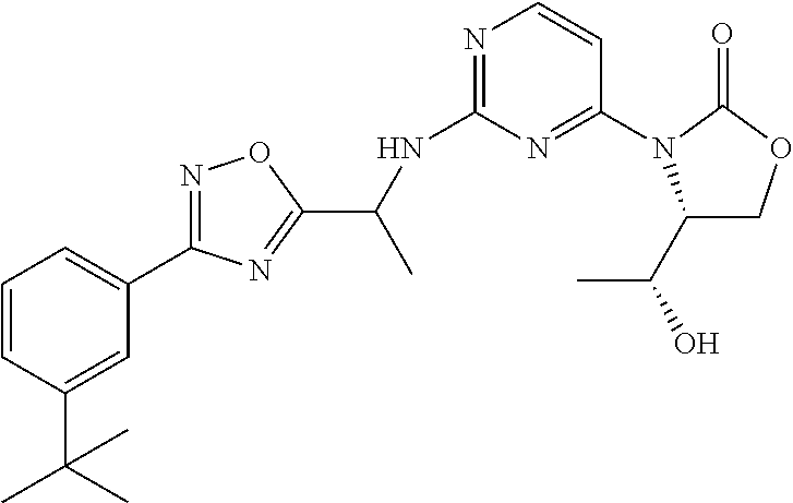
C1=CC(C(C)(C)C)=CC(C2=NOC(C(NC3=NC=CC(N4C(C(O)C)COC4=O)=N3)C)=N2)=C1
